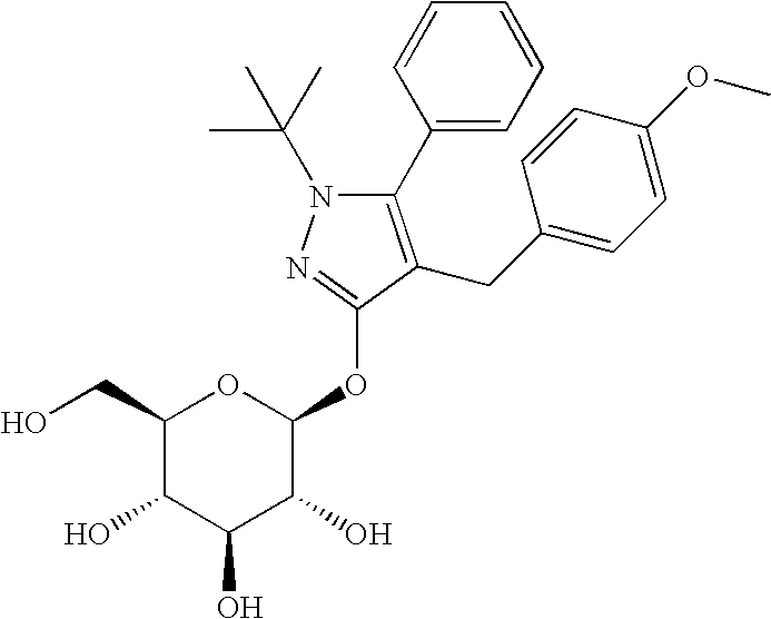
C1(CO)C(O)C(O)C(O)C(OC2=NN(C(C)(C)C)C(C3=CC=CC=C3)=C2CC2=CC=C(OC)C=C2)O1
